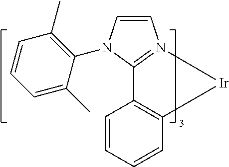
C1=CC=CC2=C1[Ir]N1=C2N(C2=C(C)C=CC=C2C)C=C1
